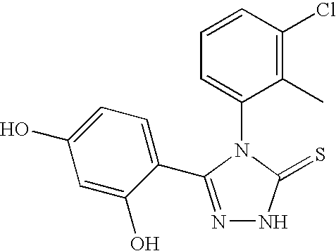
C1=CC(Cl)=C(C)C(N2C(=S)NN=C2C2=CC=C(O)C=C2O)=C1
